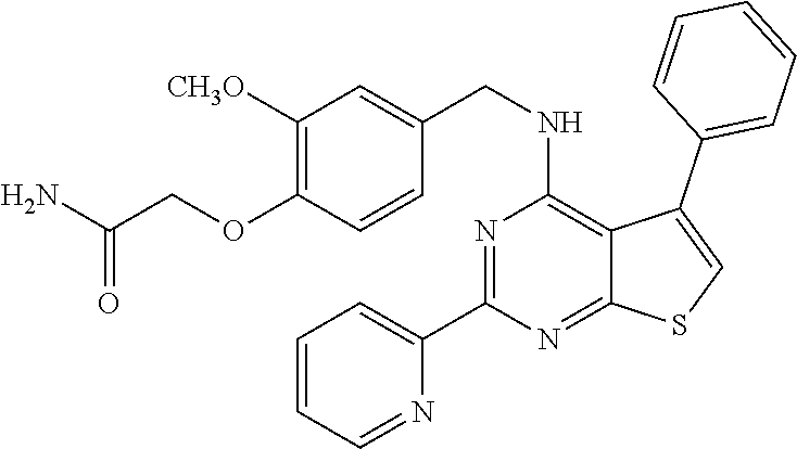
C1(C2=CC=CC=N2)=NC(NCC2=CC([CH3O])=C(OCC(N)=O)C=C2)=C2C(=N1)SC=C2C1=CC=CC=C1
